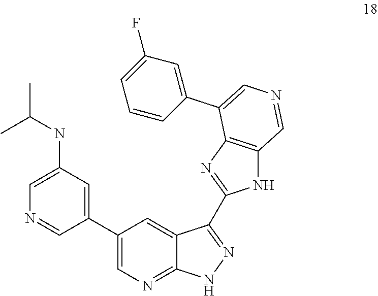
C1(C2=CC(NC(C)C)=CN=C2)=CN=C2C(=C1)C(C1=NC3=C(N1)C=NC=C3C1=CC(F)=CC=C1)=NN2
